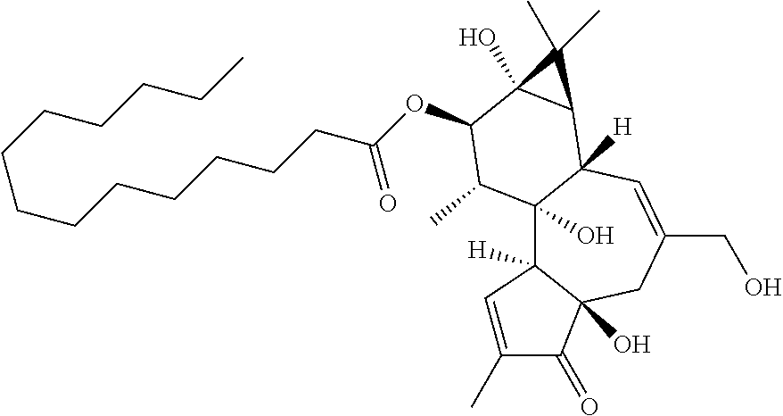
C12(O)C3([H])C(O)(CC(CO)=CC1([H])C1C(O)(C(OC(=O)CCCCCCCCCCCCC)C2C)C1(C)C)C(=O)C(C)=C3
